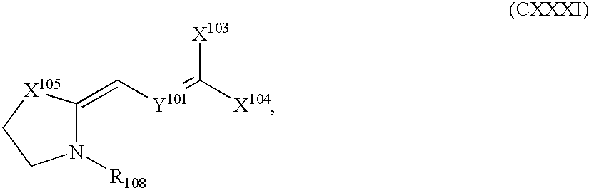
C1(=C[Y101]=C([X104])[X103])N([R108])CC[X105]1
